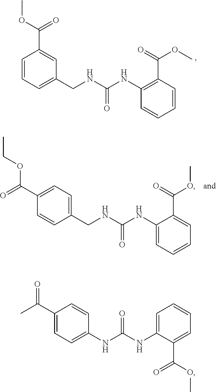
C1=CC=C(CNC(NC2=C(C(=O)OC)C=CC=C2)=O)C=C1C(OC)=O.C1(CNC(NC2=CC=CC=C2C(OC)=O)=O)=CC=C(C(=O)OCC)C=C1.C1(C(C)=O)=CC=C(NC(NC2=CC=CC=C2C(=O)OC)=O)C=C1
